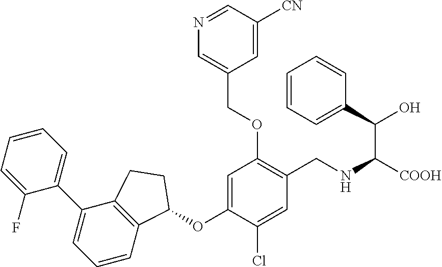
C1(F)=CC=CC=C1C1=CC=CC2=C1CCC2OC1=CC(OCC2=CN=CC([CN])=C2)=C(CNC([COOH])C(O)C2=CC=CC=C2)C=C1Cl
